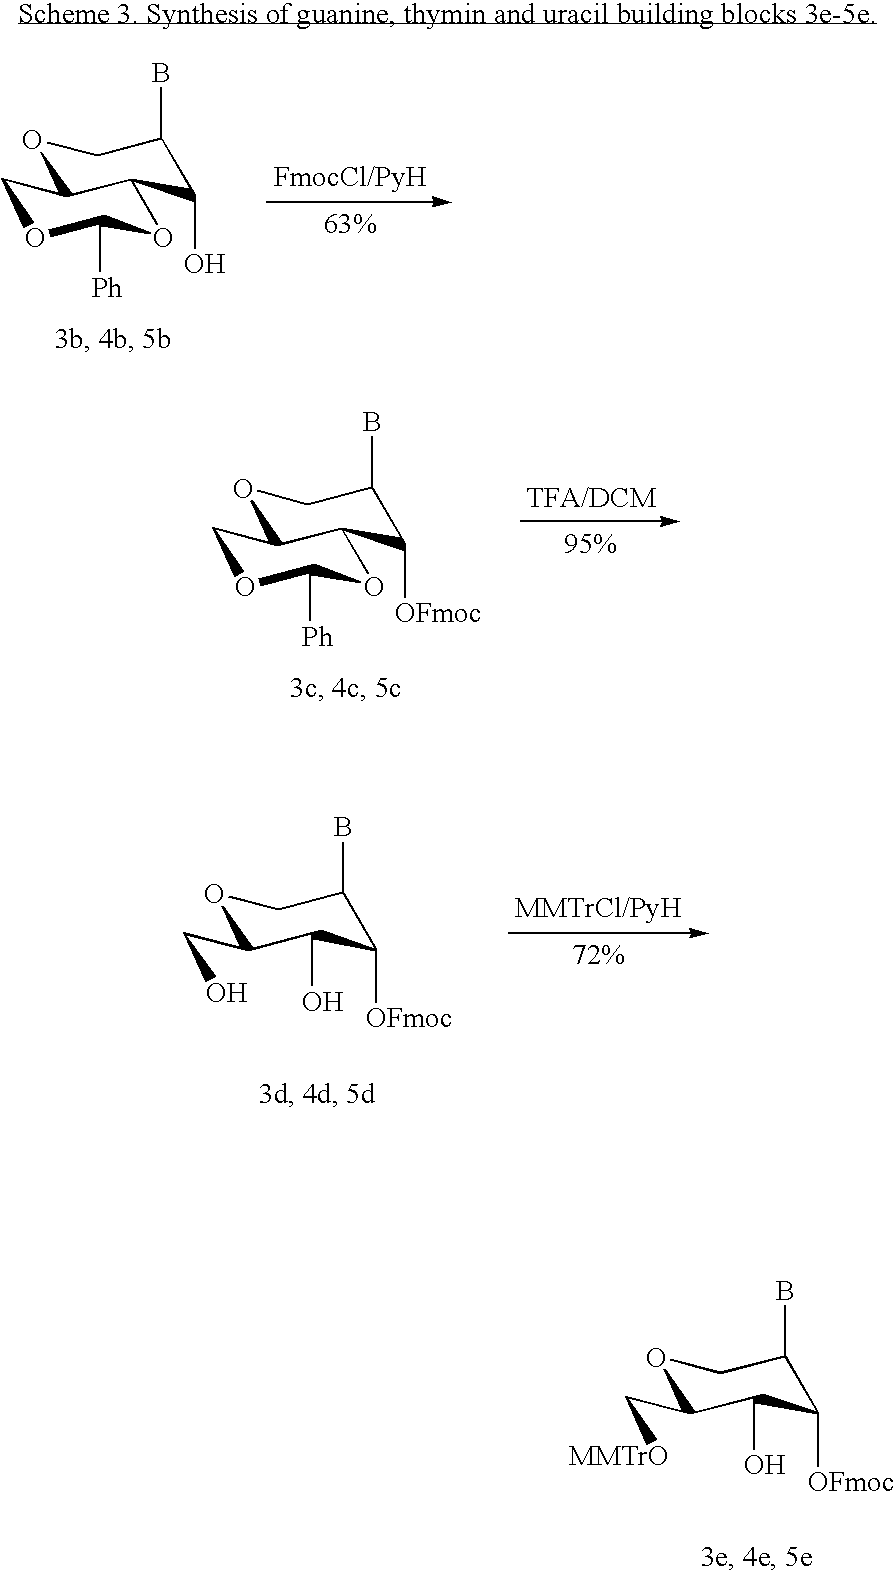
O1CC(B)C(O)C2OC([Ph])OCC12.O1CC(B)C([OFmoc])C2OC([Ph])OCC12.O1CC(B)C([OFmoc])C(O)C1CO.O1CC(B)C([OFmoc])C(O)C1C[MMTrO]
